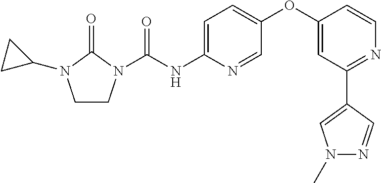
C1CN(C(NC2=CC=C(OC3=CC(C4=CN(C)N=C4)=NC=C3)C=N2)=O)C(=O)N1C1CC1
